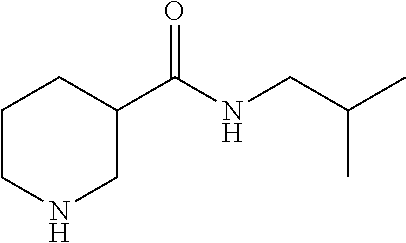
C1CC(C(NCC(C)C)=O)CNC1
